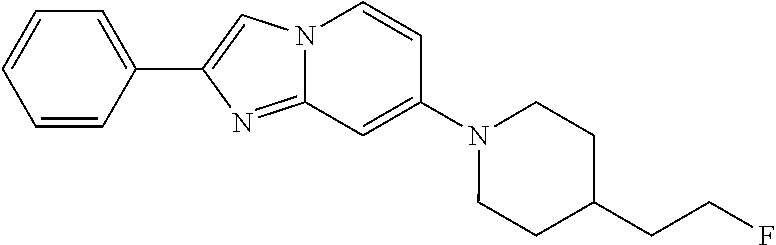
C1(C2=CN3C(=N2)C=C(N2CCC(CCF)CC2)C=C3)=CC=CC=C1
